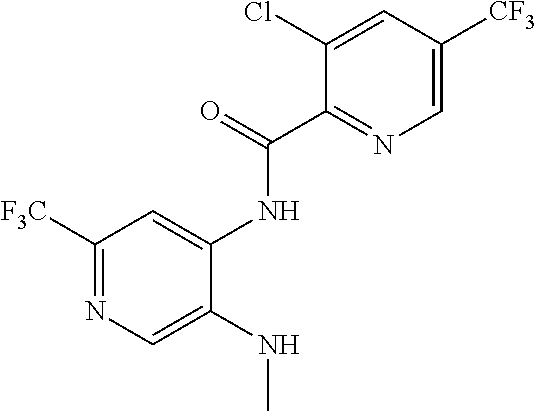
C1([F3C])=NC=C(NC)C(NC(C2=NC=C([CF3])C=C2Cl)=O)=C1
